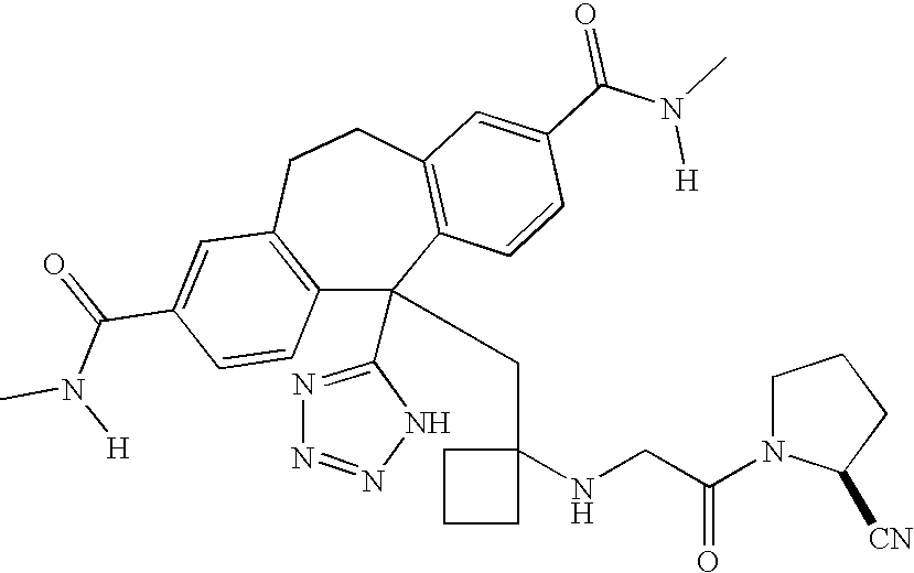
C1(C(=O)N(C)[H])=CC2=C(C=C1)C(C1=NN=NN1)(CC1(NCC(N3C([CN])CCC3)=O)CCC1)C1=C(CC2)C=C(C(N(C)[H])=O)C=C1
